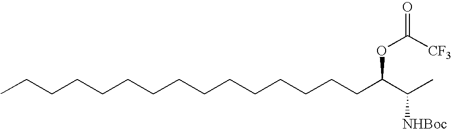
CCCCCCCCCCCCCCCC(C(C)[NHBoc])OC(=O)[CF3]
